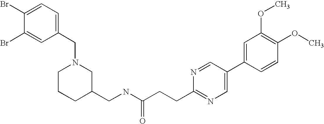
C1(Br)=CC=C(CN2CCCC(CNC(CCC3=NC=C(C4=CC(OC)=C(OC)C=C4)C=N3)=O)C2)C=C1Br
